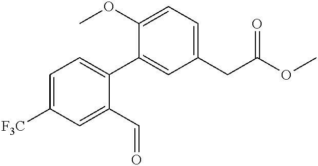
C1(OC)=CC=C(CC(OC)=O)C=C1C1=CC=C([F3C])C=C1C=O
